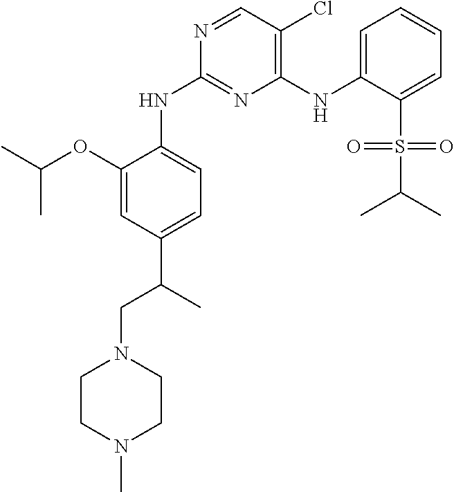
C1=C(OC(C)C)C(NC2=NC(NC3=CC=CC=C3S(C(C)C)(=O)=O)=C(Cl)C=N2)=CC=C1C(CN1CCN(C)CC1)C
